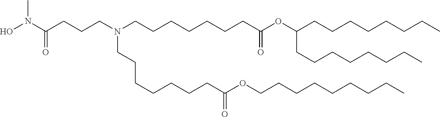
C(CC)CCCCCCOC(CCCCCCCN(CCCCCCCC(=O)OC(CCCCCCCC)CCCCCCCC)CCCC(N(C)O)=O)=O
